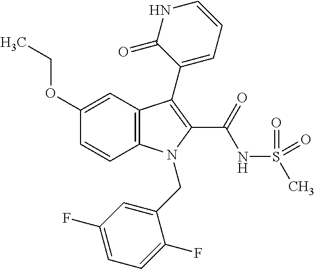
C1(OCC)=CC2=C(C=C1)N(CC1=CC(F)=CC=C1F)C(C(NS(C)(=O)=O)=O)=C2C1=CC=CNC1=O
